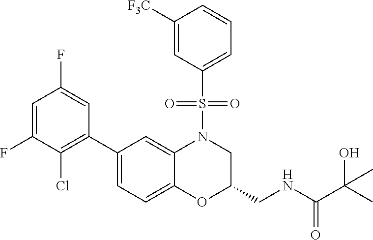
C1=C(F)C(Cl)=C(C2=CC=C3C(=C2)N(S(C2=CC=CC([F3C])=C2)(=O)=O)CC(CNC(C(C)(O)C)=O)O3)C=C1F
